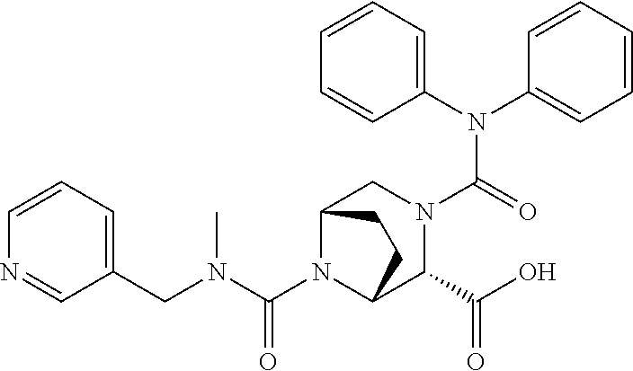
C(N1C2C(C(O)=O)N(C(N(C3=CC=CC=C3)C3=CC=CC=C3)=O)CC1CC2)(N(CC1=CC=CN=C1)C)=O
